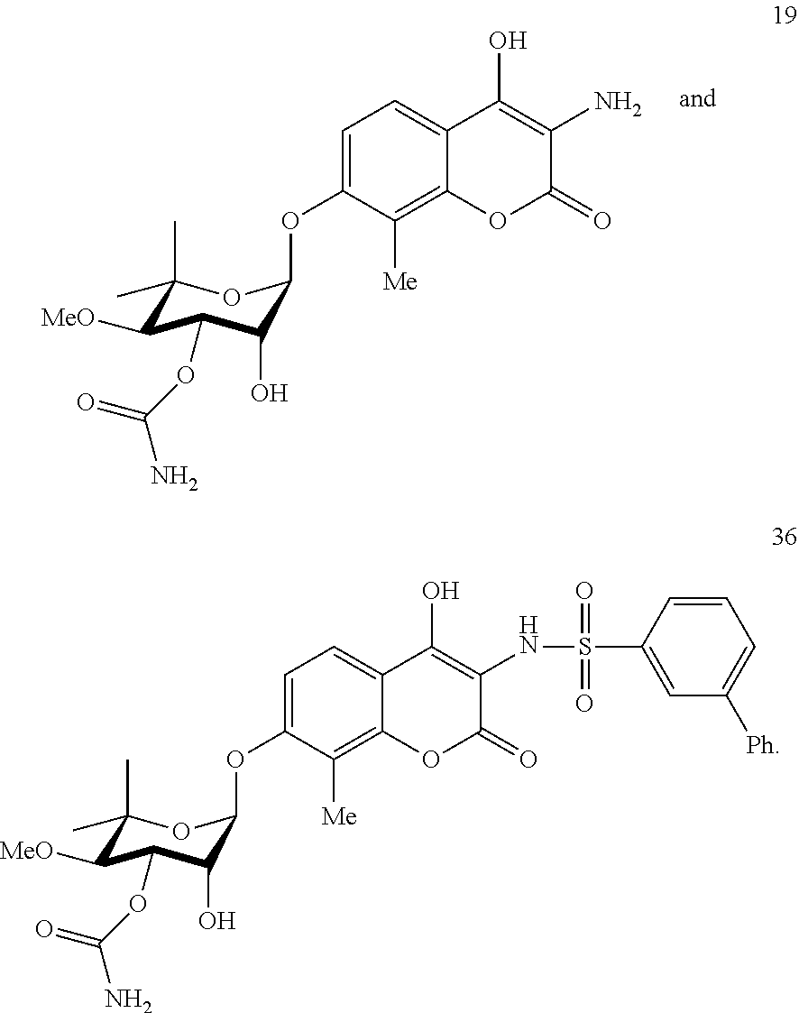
C1=C(OC2C(O)C(OC(N)=O)C([MeO])C(C)(C)O2)C([Me])=C2C(=C1)C(O)=C(NS(=O)(=O)C1=CC([Ph])=CC=C1)C(=O)O2.C1=C(OC2C(O)C(OC(N)=O)C([MeO])C(C)(C)O2)C([Me])=C2C(=C1)C(O)=C(N)C(=O)O2
